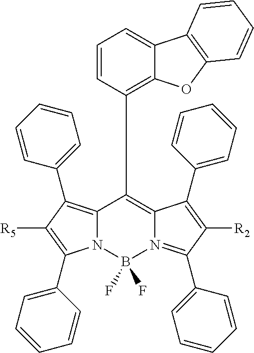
N12C(=C(C3=CC=CC=C3)C([R5])=C1C1=CC=CC=C1)C(C1=C3C(=CC=C1)C1=C(O3)C=CC=C1)=C1N(=C(C3=CC=CC=C3)C([R2])=C1C1=CC=CC=C1)B2(F)F
